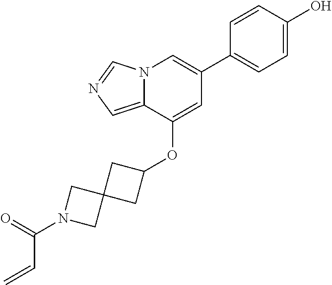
C1=CC(O)=CC=C1C1=CN2C(=CN=C2)C(OC2CC3(C2)CN(C(=O)C=C)C3)=C1
